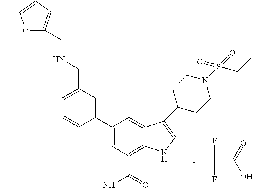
FC(F)(F)C(=O)O.C1(C2=CC(CNCC3=CC=C(C)O3)=CC=C2)=CC(C(=O)N)=C2C(=C1)C(C1CCN(S(=O)(=O)CC)CC1)=CN2
